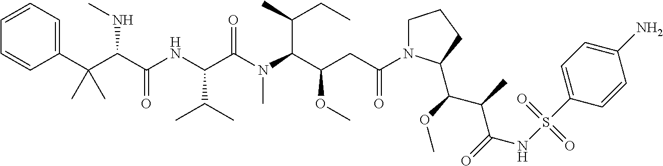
C1N(C(CC(C(N(C(C(NC(C(C(C2=CC=CC=C2)(C)C)NC)=O)C(C)C)=O)C)C(C)CC)OC)=O)C(C(OC)C(C)C(=O)NS(C2=CC=C(N)C=C2)(=O)=O)CC1
